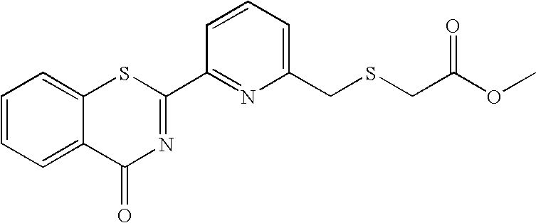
C1=CC(C2=NC(=O)C3=CC=CC=C3S2)=NC(CSCC(OC)=O)=C1
